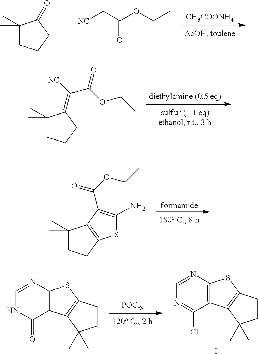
[CH3COONH4].C1(C)(C)CCCC1=O.[NC]CC(OCC)=O.[diethylamine (0.5 eq)].C1(C)(C)CCCC1=C([NC])C(OCC)=O.[formamide].C1(C)(C)CCC2=C1C(C(OCC)=O)=C(N)S2.[POCl3].C1=NC2=C(C(Cl)=N1)C1=C(S2)CCC1(C)C.I.C1=NC2=C(C(=O)N1)C1=C(S2)CCC1(C)C
